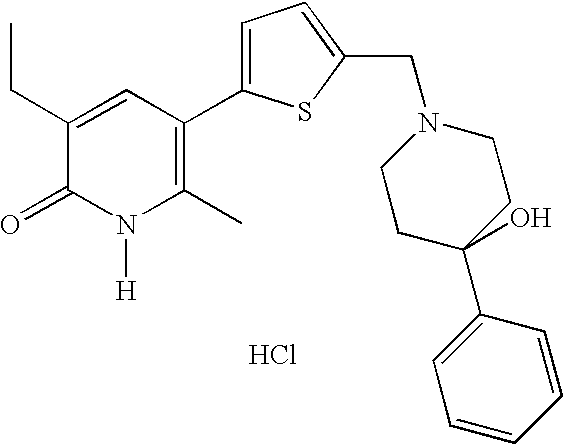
Cl.C1(CC)=CC(C2=CC=C(CN3CCC(C4=CC=CC=C4)(O)CC3)S2)=C(C)N([H])C1=O
